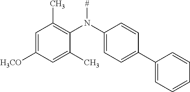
C1=C([H3CO])C=C(C)C(N(C2=CC=C(C3=CC=CC=C3)C=C2)[#])=C1C
